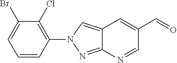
N1(C2=C(Cl)C(Br)=CC=C2)N=C2N=CC(C=O)=CC2=C1
